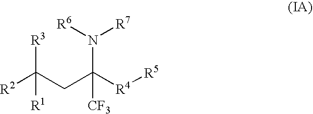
[R3]C(CC([R4][R5])(N([R6])[R7])[CF3])([R2])[R1]
